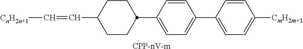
C(C1CCC(C2=CC=C(C3=CC=C([CmH2m+1])C=C3)C=C2)CC1)=C[CnH2n+1].[CPP-nV-m]
